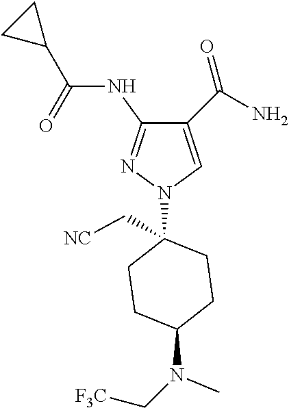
C1(C(=O)N)=CN(C2(C[NC])CCC(N(C[F3C])C)CC2)N=C1NC(C1CC1)=O
